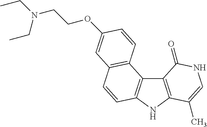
C12=C(NC3=C1C1=C(C=C3)C=C(OCCN(CC)CC)C=C1)C(C)=CNC2=O
